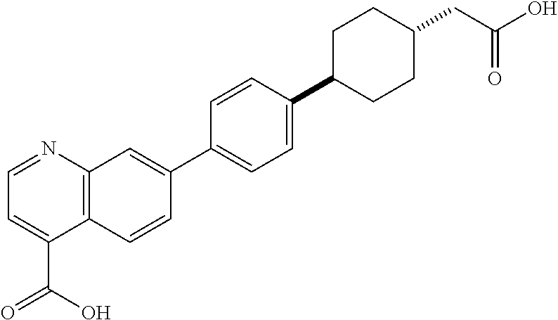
C12=C(C=CC(C3=CC=C(C4CCC(CC(O)=O)CC4)C=C3)=C1)C(C(=O)O)=CC=N2
